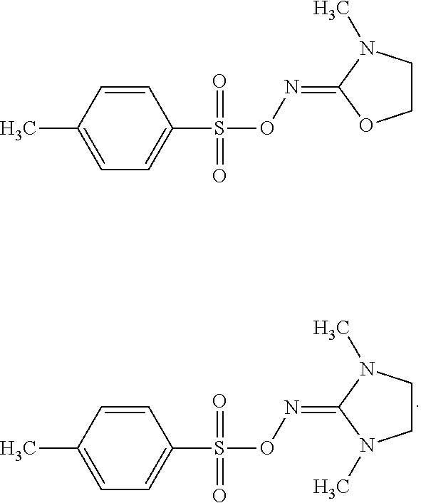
C1=CC(C)=CC=C1S(ON=C1N(C)CCN1C)(=O)=O.C1=CC(C)=CC=C1S(ON=C1N(C)CCO1)(=O)=O
